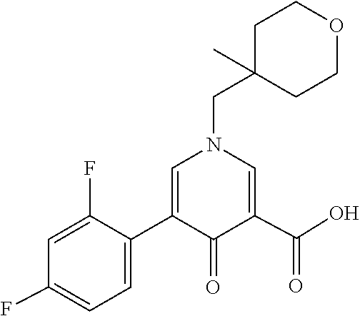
C1(C2=CN(CC3(C)CCOCC3)C=C(C(O)=O)C2=O)=CC=C(F)C=C1F
